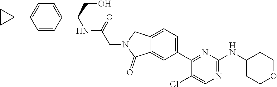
C1(C2CC2)=CC=C(C(CO)NC(CN2C(=O)C3=CC(C4=NC(NC5CCOCC5)=NC=C4Cl)=CC=C3C2)=O)C=C1
